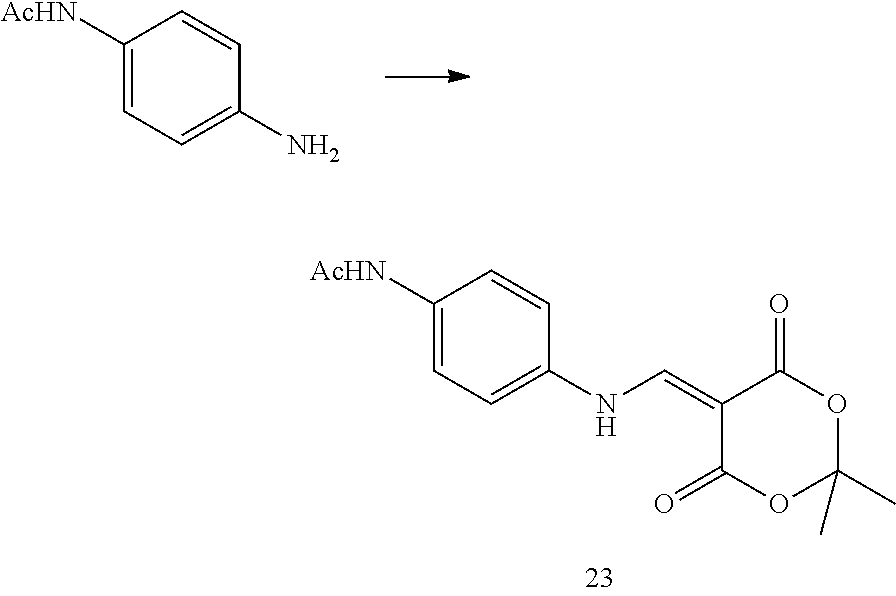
C1([AcHN])=CC=C(N)C=C1.C1([AcHN])=CC=C(NC=C2C(=O)OC(C)(C)OC2=O)C=C1
